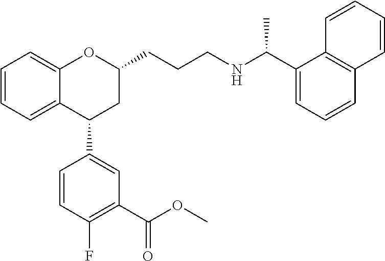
C12=CC=CC=C1C(C1=CC(C(OC)=O)=C(F)C=C1)CC(CCCNC(C1=CC=CC3=C1C=CC=C3)C)O2
